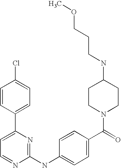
C1=CC(C2=CC=NC(NC3=CC=C(C(=O)N4CCC(NCCCOC)CC4)C=C3)=N2)=CC=C1Cl
